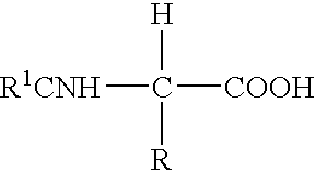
[R1CNH]C([COOH])([H])[R]
